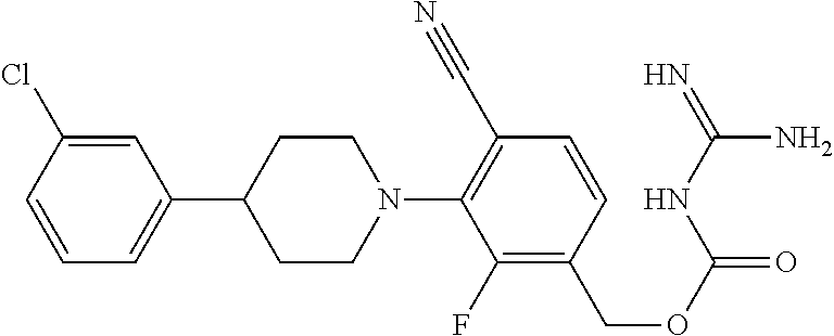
C1=C(Cl)C=CC=C1C1CCN(C2=C(C#N)C=CC(COC(=O)NC(=N)N)=C2F)CC1
